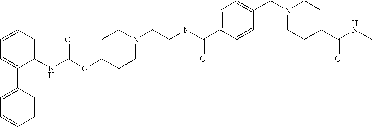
C1=CC=C(NC(OC2CCN(CCN(C(C3=CC=C(CN4CCC(C(=O)NC)CC4)C=C3)=O)C)CC2)=O)C(C2=CC=CC=C2)=C1
